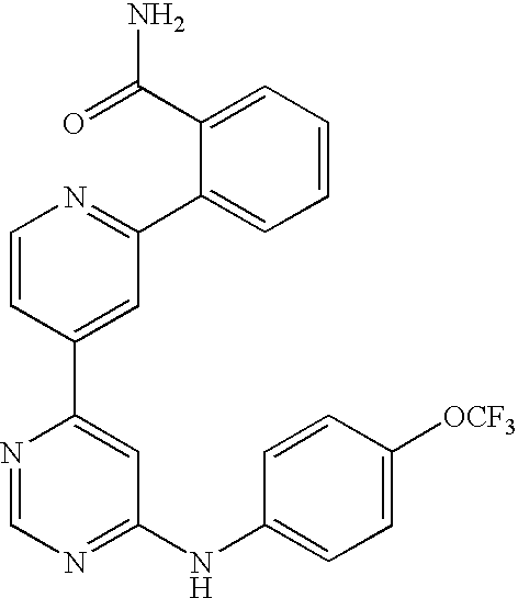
C1=NC(C2=CC(C3=CC=CC=C3C(=O)N)=NC=C2)=CC(NC2=CC=C([OCF3])C=C2)=N1
